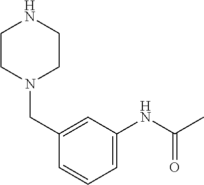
C1=C(CN2CCNCC2)C=CC=C1NC(C)=O
